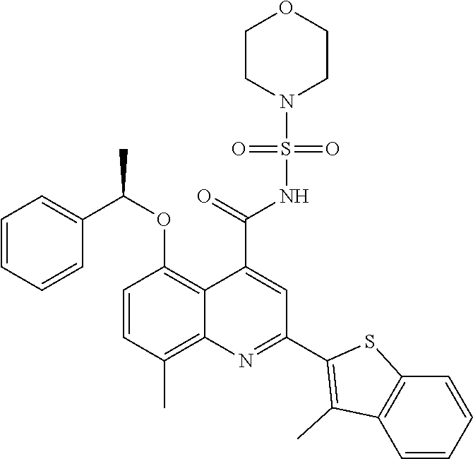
C1=CC(C)=C2C(=C1OC(C1=CC=CC=C1)C)C(C(=O)NS(N1CCOCC1)(=O)=O)=CC(C1=C(C)C3=C(S1)C=CC=C3)=N2
